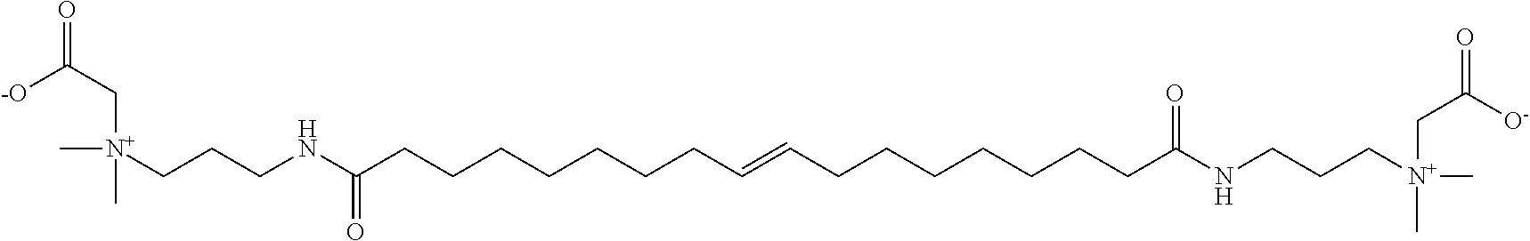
N(C(CCCCCCCC=CCCCCCCCC(NCCC[N+](C)(CC([O-])=O)C)=O)=O)CCC[N+](CC([-O])=O)(C)C
